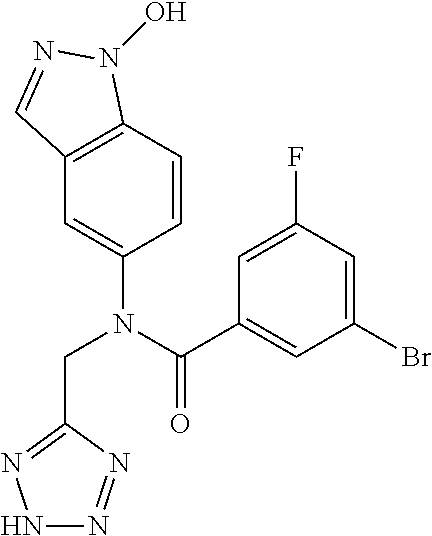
C1=CC2=C(C=C1N(C(C1=CC(Br)=CC(F)=C1)=O)CC1=NNN=N1)C=NN2O
